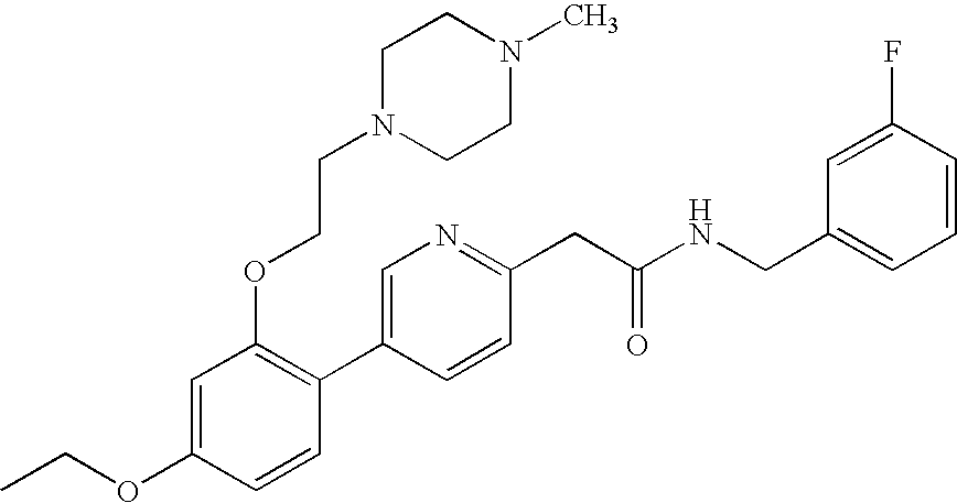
C1(OCC)=CC(OCCN2CCN(C)CC2)=C(C2=CN=C(CC(NCC3=CC=CC(F)=C3)=O)C=C2)C=C1
